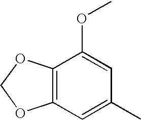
C12=C(C=C(C)C=C1OC)OCO2
